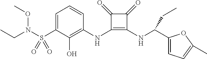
C1=C(S(=O)(=O)N(CC)OC)C(O)=C(NC2=C(NC(C3=CC=C(C)O3)CC)C(=O)C2=O)C=C1
